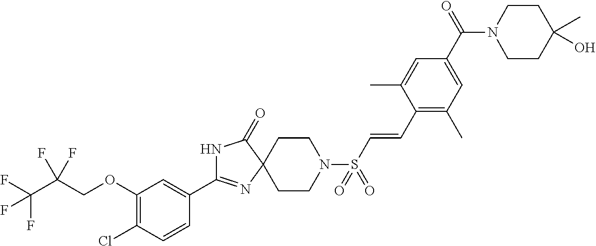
N1C(C2=CC(OCC(C(F)(F)F)(F)F)=C(Cl)C=C2)=NC2(C1=O)CCN(S(C=CC1=C(C)C=C(C(N3CCC(C)(O)CC3)=O)C=C1C)(=O)=O)CC2
